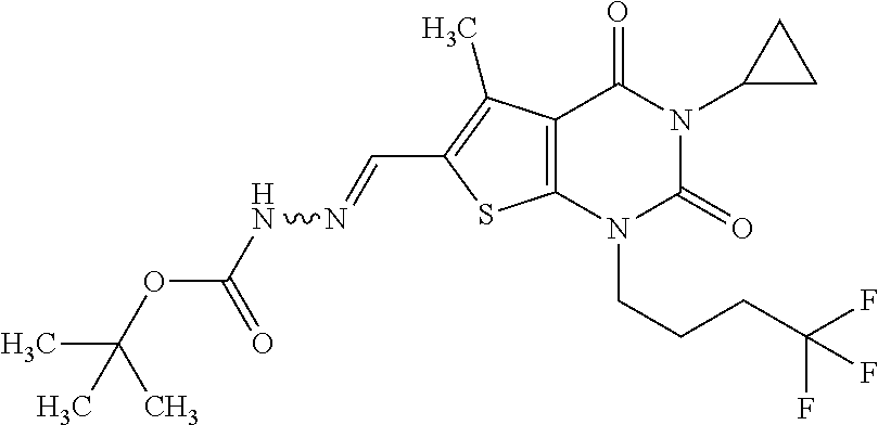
C12=C(N(CCCC(F)(F)F)C(=O)N(C3CC3)C1=O)SC(C=NNC(OC(C)(C)C)=O)=C2C
